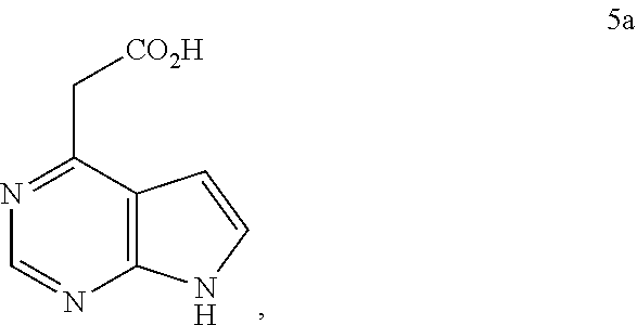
C12=C(C(C[CO2H])=NC=N1)C=CN2
